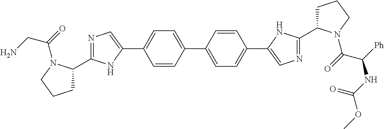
C1=C(C2=CN=C(C3CCCN3C(CN)=O)N2)C=CC(C2=CC=C(C3=CN=C(C4CCCN4C(=O)C([Ph])NC(OC)=O)N3)C=C2)=C1
